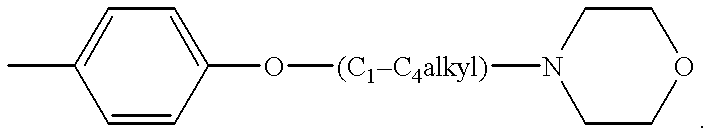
[(C1C4alkyl)](OC1=CC=C(C)C=C1)N1CCOCC1
